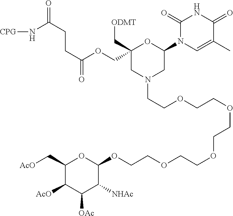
C1(COC(CCC(N[CPG])=O)=O)(C[ODMT])CN(CCOCCOCCOCCOCCOC2OC(C[AcO])C([AcO])C([OAc])C2[NHAc])CC(N2C=C(C)C(=O)NC2=O)O1
